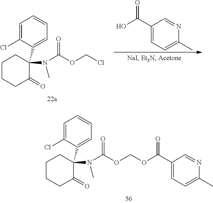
C1CCC(=O)C(C2=CC=CC=C2Cl)(N(C(=O)OCOC(C2=CC=C(C)N=C2)=O)C)C1.OC(C1=CC=C(C)N=C1)=O.C1CCC(=O)C(C2=CC=CC=C2Cl)(N(C(=O)OCCl)C)C1
